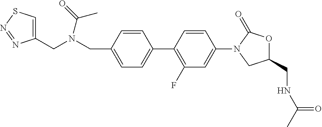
C1(CNC(C)=O)OC(=O)N(C2=CC(F)=C(C3=CC=C(CN(CC4=CSN=N4)C(=O)C)C=C3)C=C2)C1
